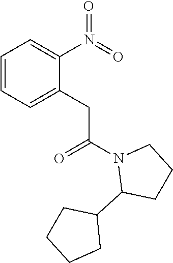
C1=CC=C(CC(N2C(C3CCCC3)CCC2)=O)C(N(=O)=O)=C1
